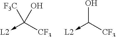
C([CF3])(->[L2])([F3C])O.C([CF3])(->[L2])O
